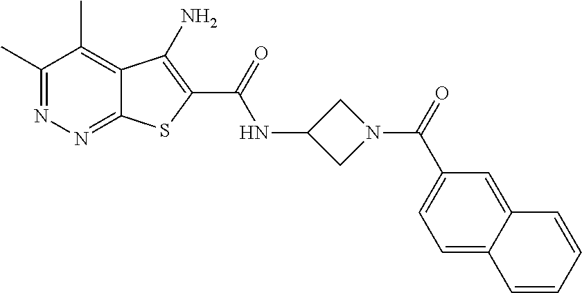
C1(C)=NN=C2C(=C1C)C(N)=C(C(=O)NC1CN(C(=O)C3=CC=C4C(=C3)C=CC=C4)C1)S2
